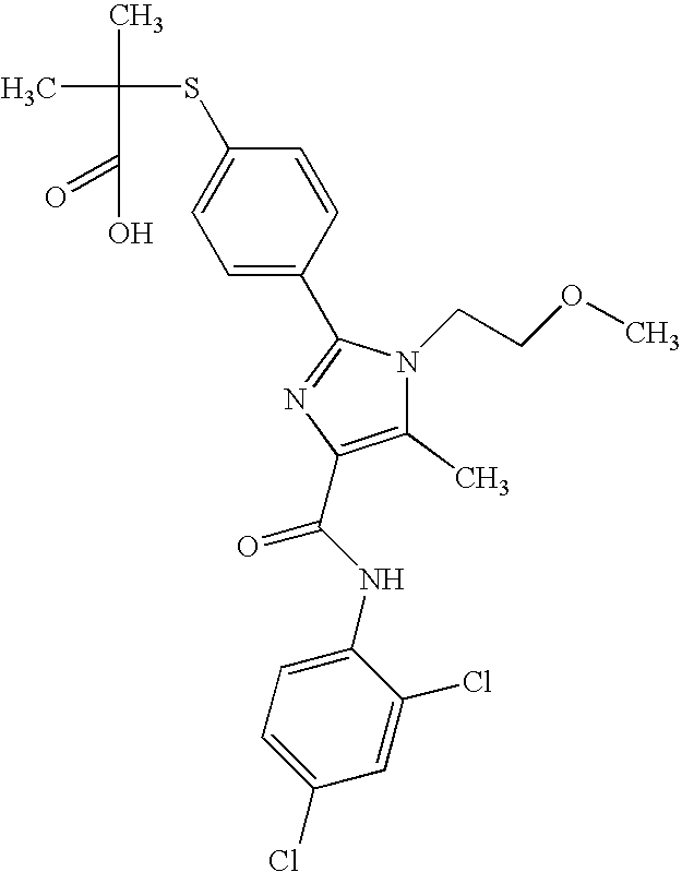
CC(C)(SC1=CC=C(C2=NC(C(NC3=CC=C(Cl)C=C3Cl)=O)=C(C)N2CCOC)C=C1)C(=O)O
